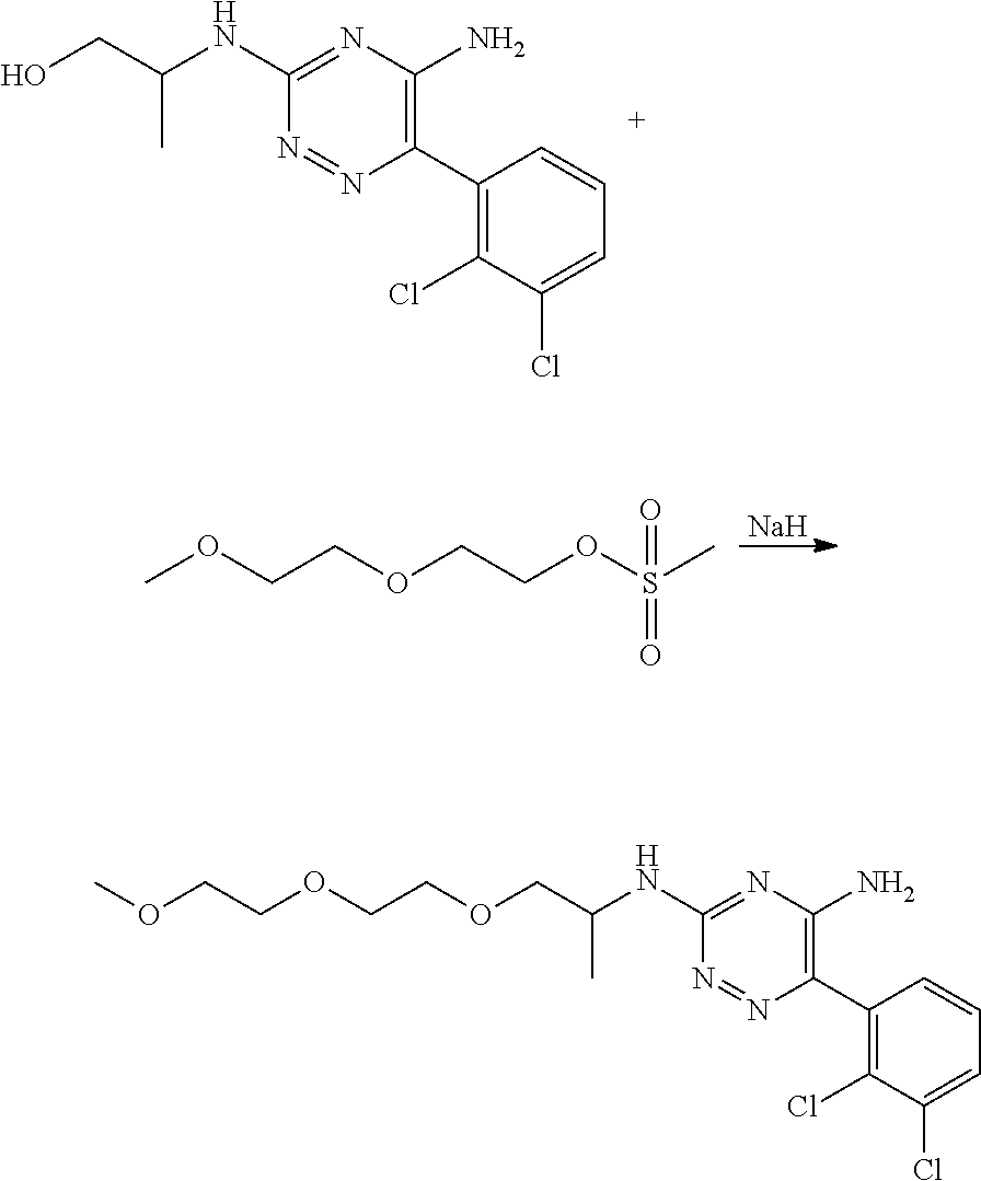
OCC(NC1=NC(N)=C(C2=C(Cl)C(Cl)=CC=C2)N=N1)C.[Na].COCCOCCOS(C)(=O)=O.COCCOCCOCC(NC1=NC(N)=C(C2=C(Cl)C(Cl)=CC=C2)N=N1)C
